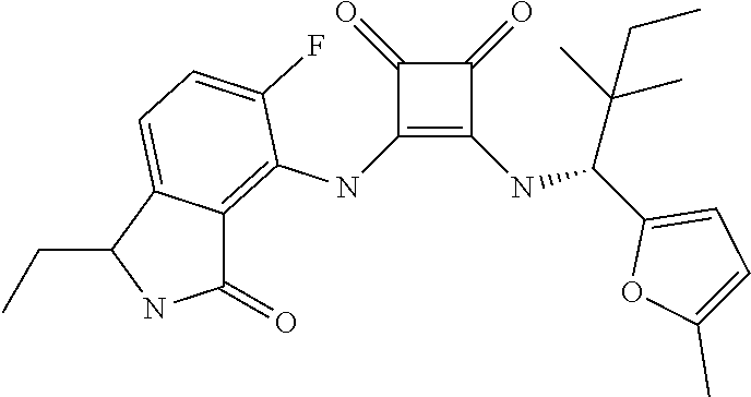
C1(NC2=C3C(=CC=C2F)C(CC)NC3=O)=C(NC(C2=CC=C(C)O2)C(C)(C)CC)C(=O)C1=O
